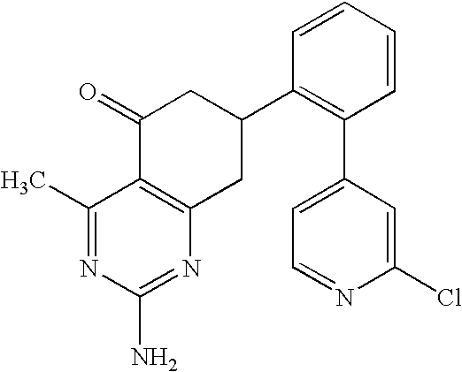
C1(C)=NC(N)=NC2=C1C(=O)CC(C1=C(C3=CC=NC(Cl)=C3)C=CC=C1)C2
